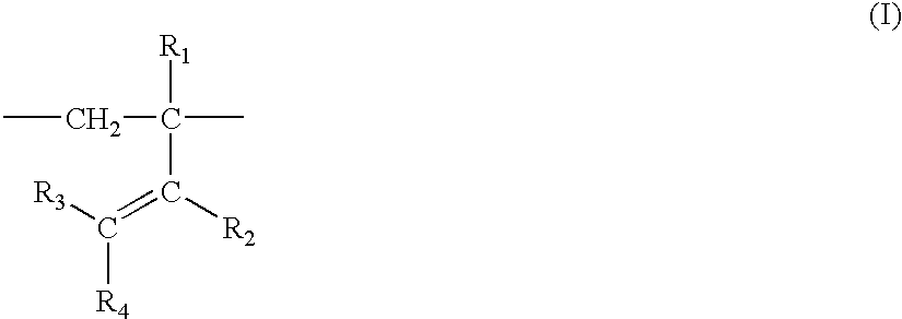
CCC(C)([R1])C([R2])=C([R3])[R4]
